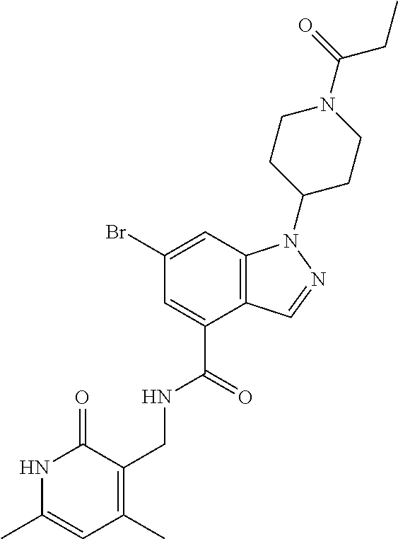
C12=C(C=C(Br)C=C1C(=O)NCC1=C(C)C=C(C)NC1=O)N(C1CCN(C(=O)CC)CC1)N=C2
